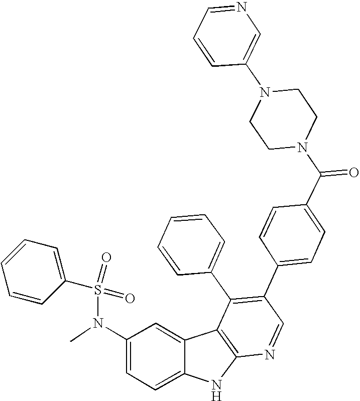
N(C1=CC=C2C(=C1)C1=C(N2)N=CC(C2=CC=C(C(N3CCN(C4=CN=CC=C4)CC3)=O)C=C2)=C1C1=CC=CC=C1)(C)S(=O)(=O)C1=CC=CC=C1
